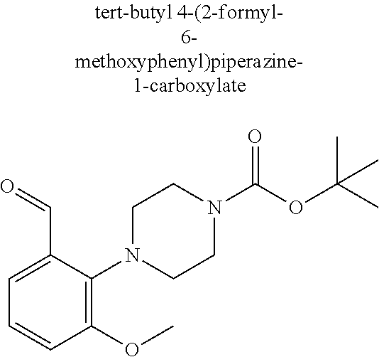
C1=C(C=O)C(N2CCN(C(OC(C)(C)C)=O)CC2)=C(OC)C=C1
